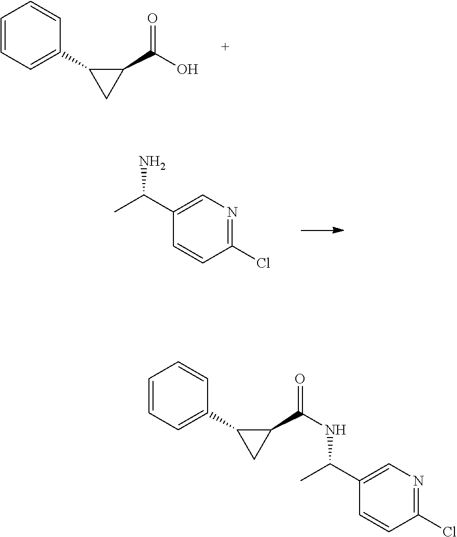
C1=CC=C(C2CC2C(O)=O)C=C1.C1(C(C)N)=CN=C(Cl)C=C1.C1=CC=C(C2CC2C(NC(C)C2=CN=C(Cl)C=C2)=O)C=C1
